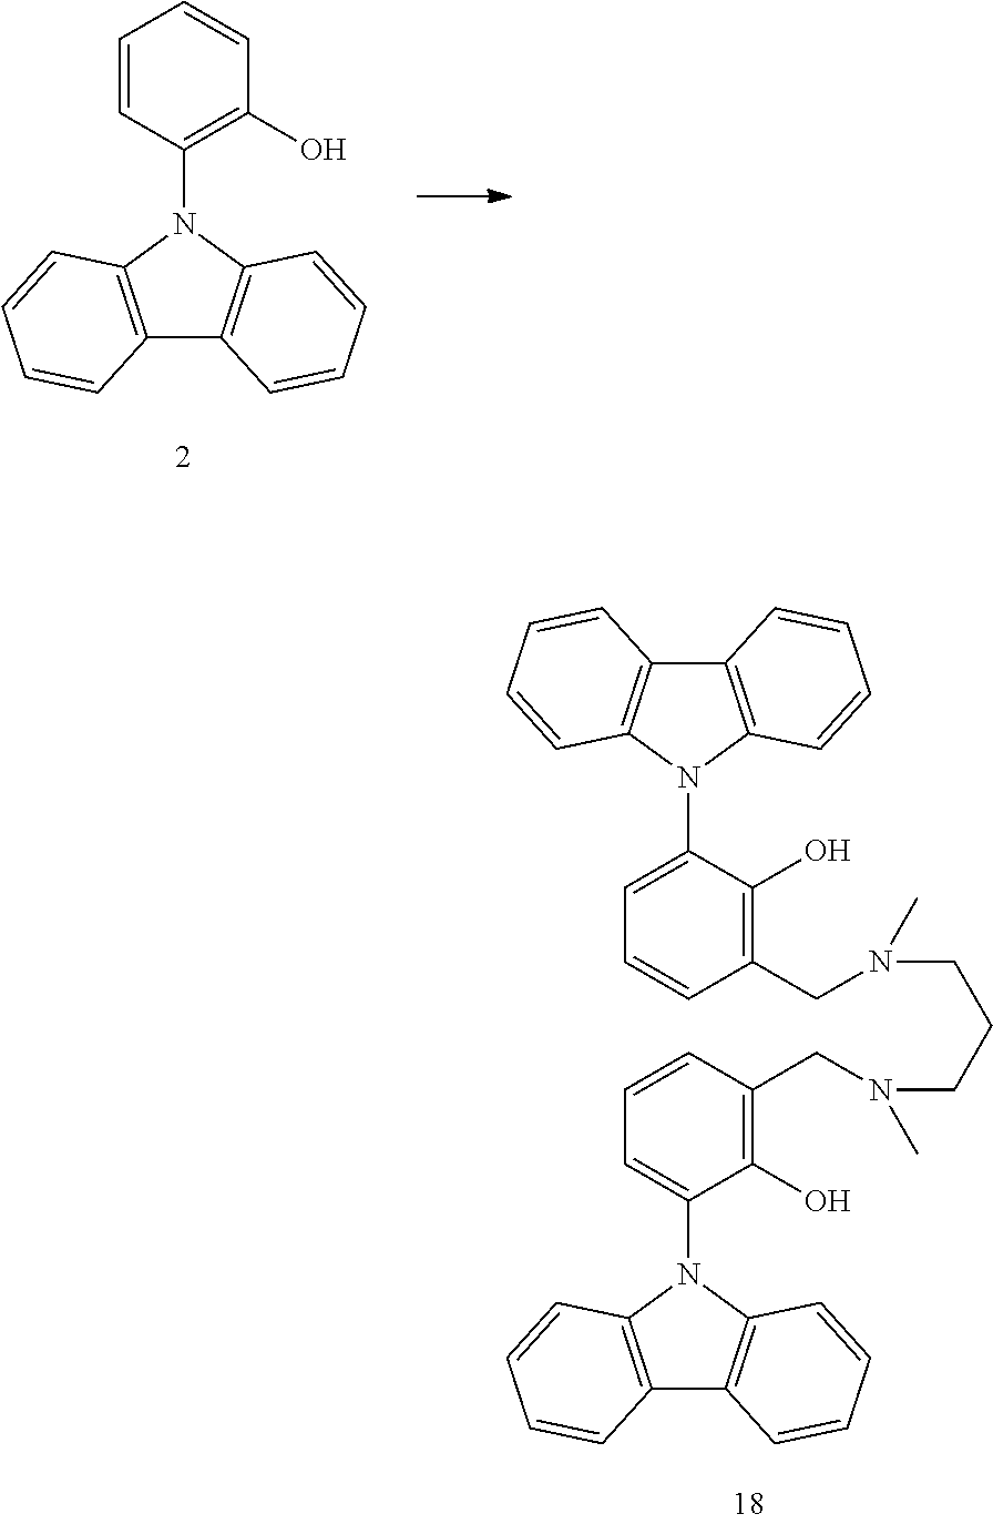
C12=C(N(C3=C(O)C=CC=C3)C3=C1C=CC=C3)C=CC=C2.C12=C(N(C3=CC=CC(CN(CCCN(CC4=C(O)C(N5C6=C(C7=C5C=CC=C7)C=CC=C6)=CC=C4)C)C)=C3O)C3=C1C=CC=C3)C=CC=C2
